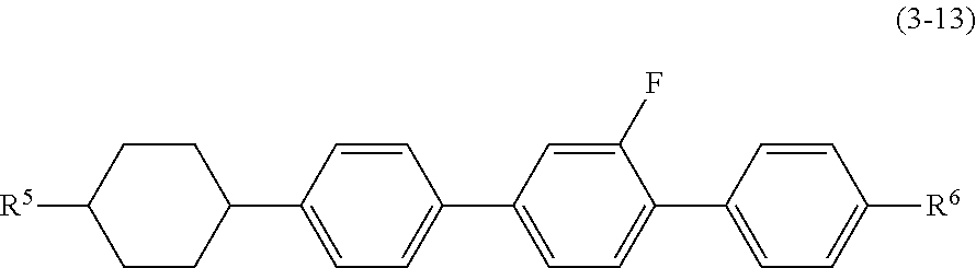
[R5]C1CCC(C2=CC=C(C3=CC=C(C4=CC=C([R6])C=C4)C(F)=C3)C=C2)CC1
